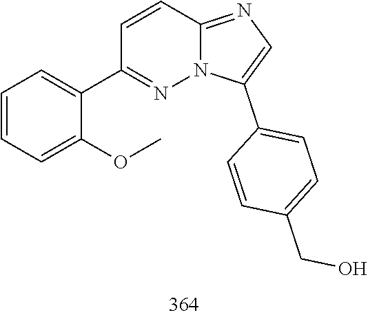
C1(C2=CC=CC=C2OC)=NN2C(=NC=C2C2=CC=C(CO)C=C2)C=C1
